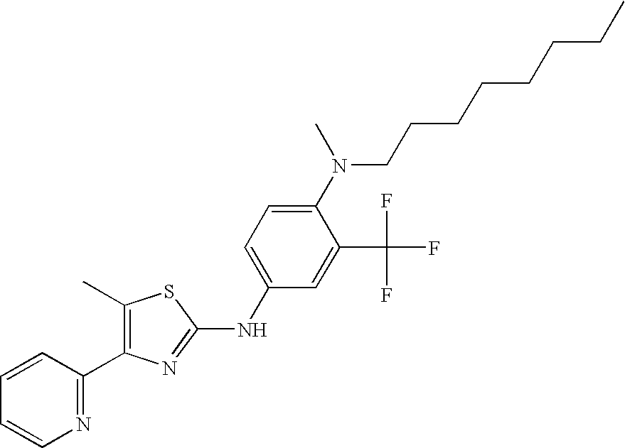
C1(C)=C(C2=NC=CC=C2)N=C(NC2=CC=C(N(CCCCCCCC)C)C(C(F)(F)F)=C2)S1
